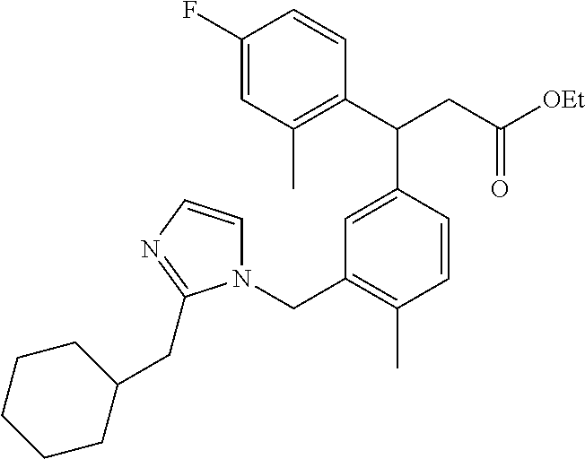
CC1=C(C(CC([OEt])=O)C2=CC(CN3C=CN=C3CC3CCCCC3)=C(C)C=C2)C=CC(F)=C1
